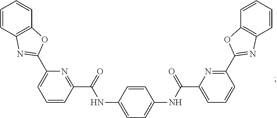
C1=C(NC(=O)C2=CC=CC(C3=NC4=C(O3)C=CC=C4)=N2)C=CC(NC(=O)C2=NC(C3=NC4=C(O3)C=CC=C4)=CC=C2)=C1
